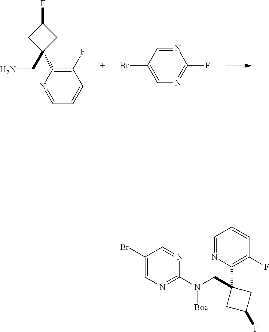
C1(C2(CN)CC(F)C2)=C(F)C=CC=N1.N1=CC(Br)=CN=C1F.C1(Br)=CN=C(N(CC2(C3=C(F)C=CC=N3)CC(F)C2)[Boc])N=C1
